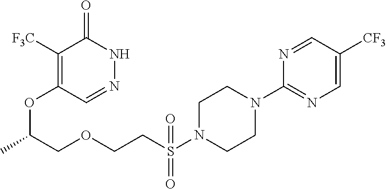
C1([F3C])=C(OC(COCCS(N2CCN(C3=NC=C([CF3])C=N3)CC2)(=O)=O)C)C=NNC1=O
